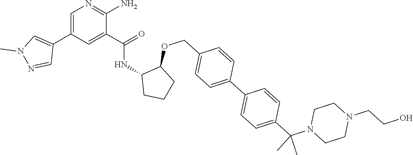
C1=C(C2=CN(C)N=C2)C=C(C(=O)NC2CCCC2OCC2=CC=C(C3=CC=C(C(N4CCN(CCO)CC4)(C)C)C=C3)C=C2)C(N)=N1
